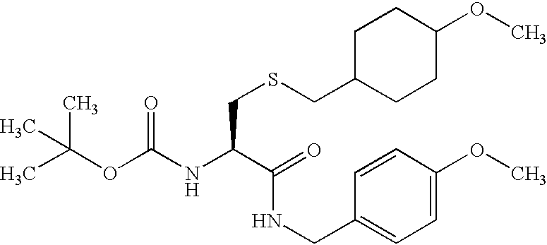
CC(OC(NC(C(NCC1=CC=C(OC)C=C1)=O)CSCC1CCC(OC)CC1)=O)(C)C
